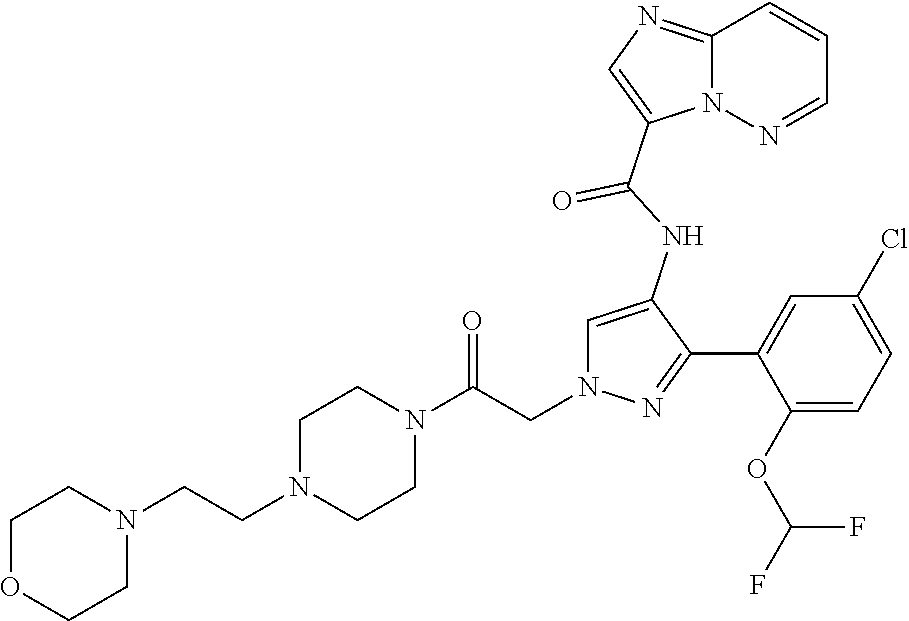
C(CN1CCN(C(CN2C=C(NC(=O)C3=CN=C4N3N=CC=C4)C(C3=CC(Cl)=CC=C3OC(F)F)=N2)=O)CC1)N1CCOCC1
